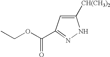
C1=C([CH(CH3)2])NN=C1C(OCC)=O
